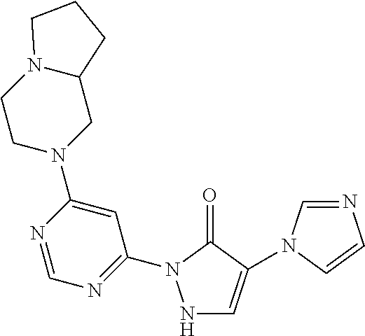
N1C=C(N2C=NC=C2)C(=O)N1C1=NC=NC(N2CC3N(CC2)CCC3)=C1
